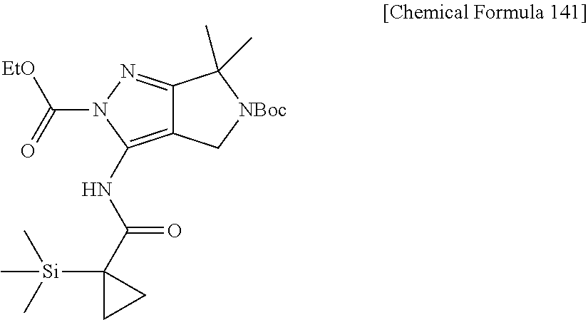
C12=NN(C(=O)[EtO])C(NC(C3([Si](C)(C)C)CC3)=O)=C1C[NBoc]C2(C)C
